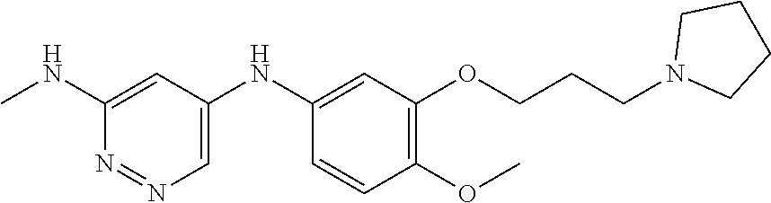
C1(NC)=CC(NC2=CC(OCCCN3CCCC3)=C(OC)C=C2)=CN=N1
